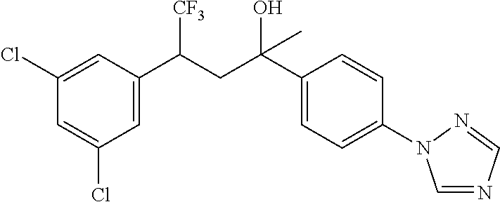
C1(Cl)=CC(C(CC(C2=CC=C(N3C=NC=N3)C=C2)(O)C)[CF3])=CC(Cl)=C1
